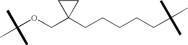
C(OCC1(CCCCCC(C)(C)C)CC1)(C)(C)C
